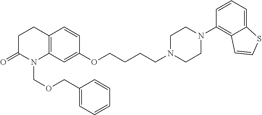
C12=C(C=C(OCCCCN3CCN(C4=C5C(=CC=C4)SC=C5)CC3)C=C1)N(COCC1=CC=CC=C1)C(=O)CC2
